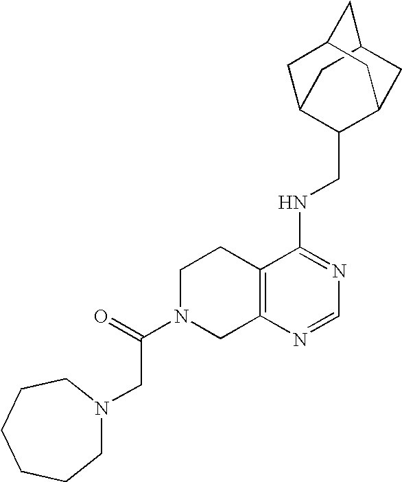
C12=C(N=CN=C1NCC1C3CC4CC(C3)CC1C4)CN(C(CN1CCCCCC1)=O)CC2
